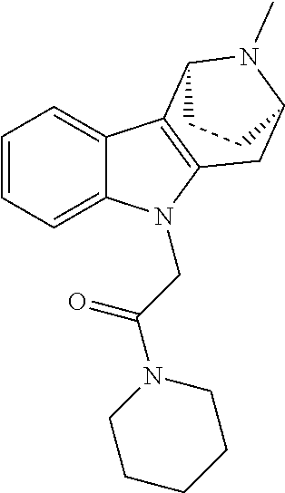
C1=CC=C2C(=C1)C1=C(CC3N(C)C1CC3)N2CC(N1CCCCC1)=O
